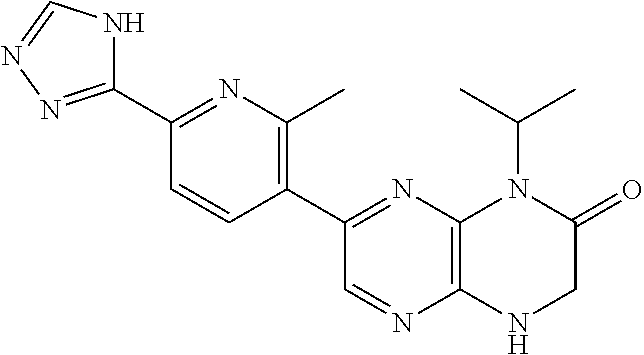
C1(C2=NN=CN2)=NC(C)=C(C2=NC3=C(N=C2)NCC(=O)N3C(C)C)C=C1
